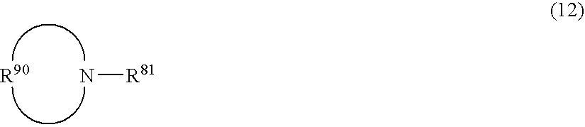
N[R81].[R90]
